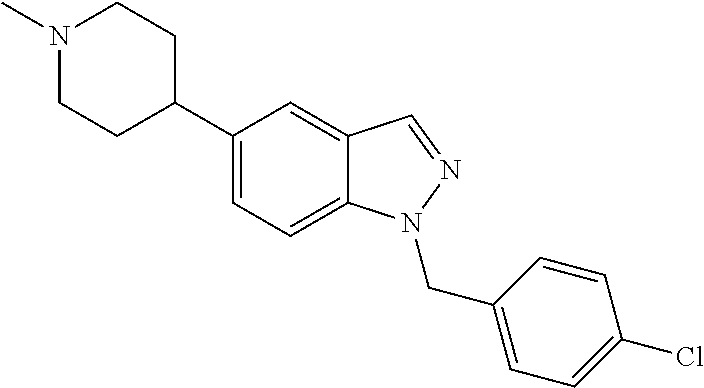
C1(C2CCN(C)CC2)=CC=C2C(=C1)C=NN2CC1=CC=C(Cl)C=C1
